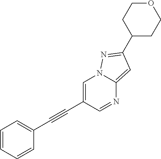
C1=CC=CC(C#CC2=CN3C(=CC(C4CCOCC4)=N3)N=C2)=C1
